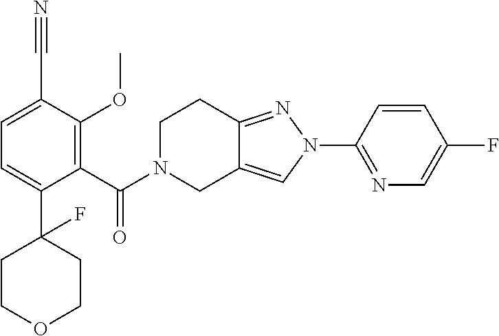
C1(C(N2CC3=CN(C4=NC=C(F)C=C4)N=C3CC2)=O)=C(OC)C(C#N)=CC=C1C1(F)CCOCC1
